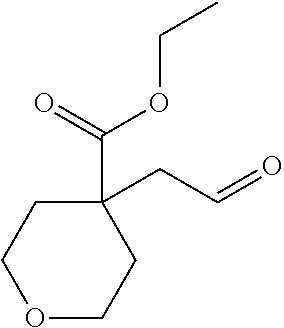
C1COCCC1(CC=O)C(OCC)=O
